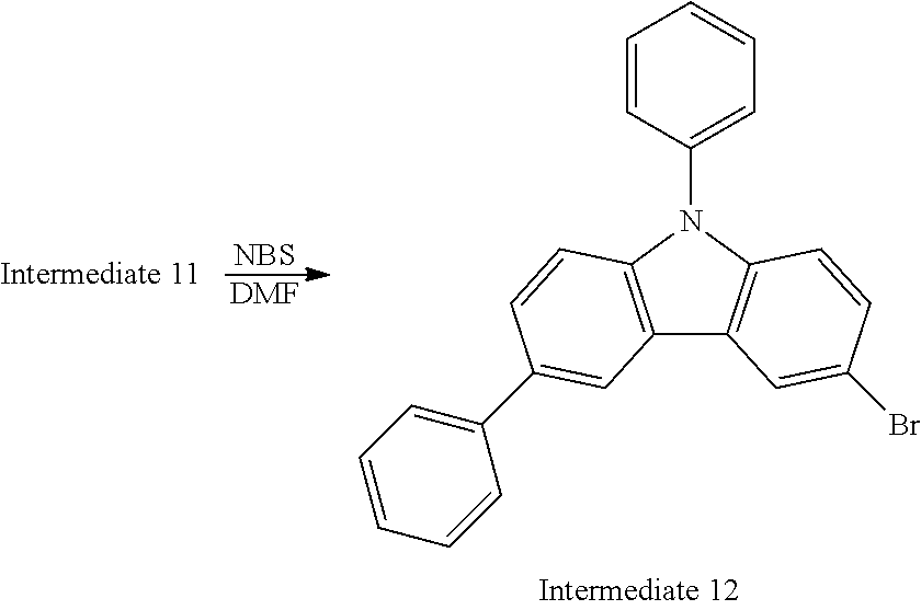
[NBS].[DMF].C12=C(N(C3=CC=CC=C3)C3=C1C=C(Br)C=C3)C=CC(C1=CC=CC=C1)=C2
